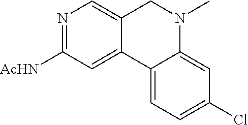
C12=CC=C(Cl)C=C1N(C)CC1=CN=C([AcHN])C=C21
